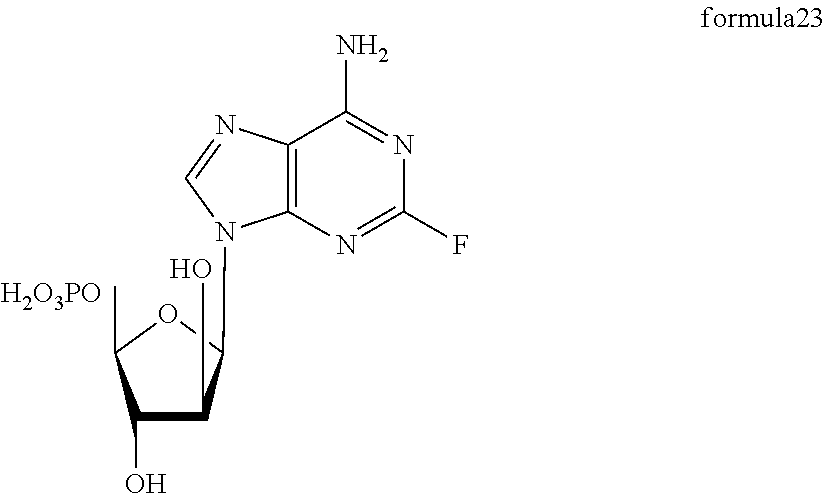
[H2O3PO].C1(O)C(O)C(N2C3=C(N=C2)C(N)=NC(F)=N3)OC1C
